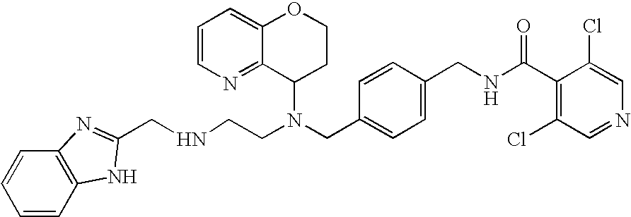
N(CC1=CC=C(CNC(C2=C(Cl)C=NC=C2Cl)=O)C=C1)(C1CCOC2=CC=CN=C12)CCNCC1=NC2=C(C=CC=C2)N1
